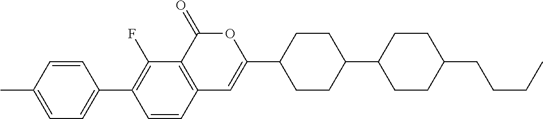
C12=C(C(=O)OC(C3CCC(C4CCC(CCCC)CC4)CC3)=C1)C(F)=C(C1=CC=C(C)C=C1)C=C2
